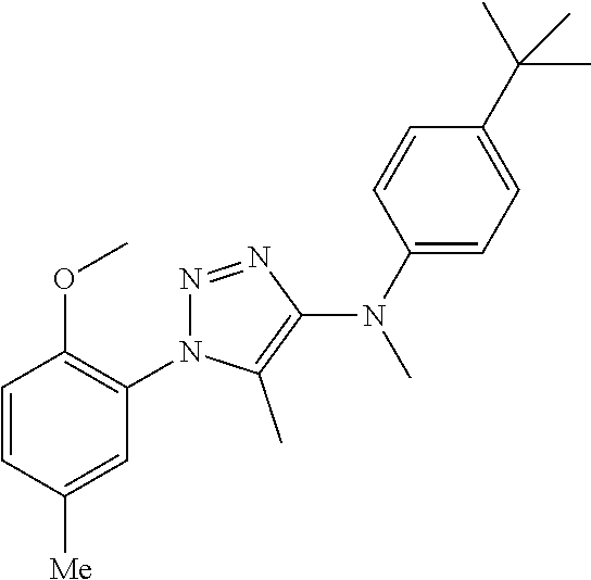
C1=CC([Me])=CC(N2N=NC(N(C3=CC=C(C(C)(C)C)C=C3)C)=C2C)=C1OC
